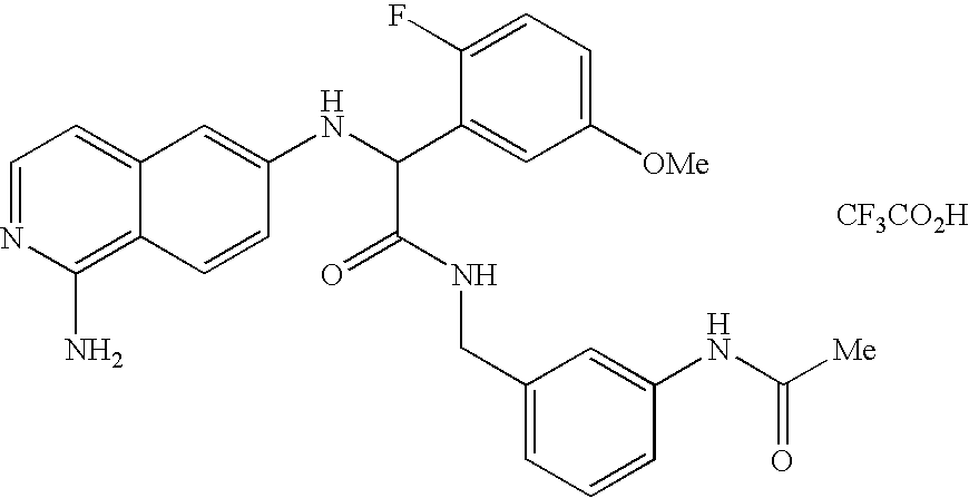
C1=NC(N)=C2C(=C1)C=C(NC(C1=CC([OMe])=CC=C1F)C(=O)NCC1=CC=CC(NC([Me])=O)=C1)C=C2.[CF3CO2H]
